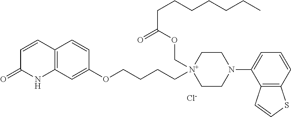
C12=C(C=C(OCCCC[N+]3(COC(=O)CCCCCCC)CCN(C4=CC=CC5=C4C=CS5)CC3)C=C1)NC(=O)C=C2.[Cl-]
